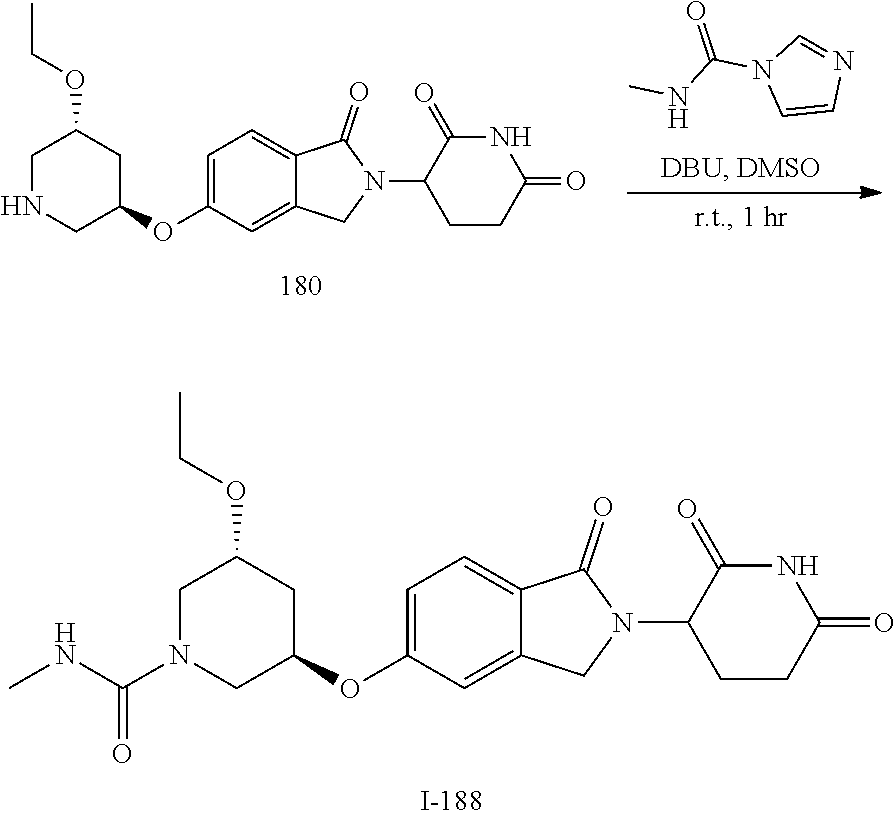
C1CC(N2CC3=CC(OC4CN(C(NC)=O)CC(OCC)C4)=CC=C3C2=O)C(=O)NC1=O.C1CC(N2CC3=CC(OC4CNCC(OCC)C4)=CC=C3C2=O)C(=O)NC1=O.N1(C(NC)=O)C=CN=C1
